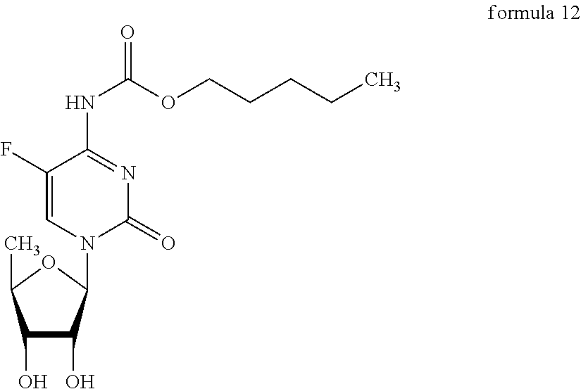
C1(O)C(O)C(N2C=C(F)C(NC(=O)OCCCCC)=NC2=O)OC1C
